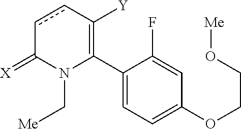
C1(C2=C([Y])ccC(=[X])N2C[Me])=CC=C(OCCO[Me])C=C1F
